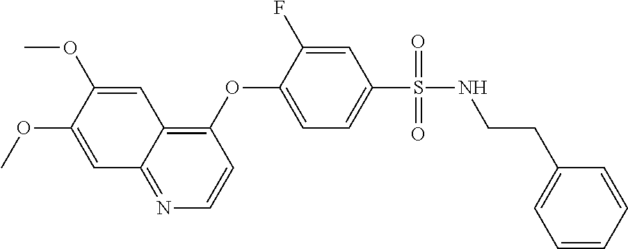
C1=C(OC)C(OC)=CC2=C(OC3=CC=C(S(=O)(=O)NCCC4=CC=CC=C4)C=C3F)C=CN=C12
